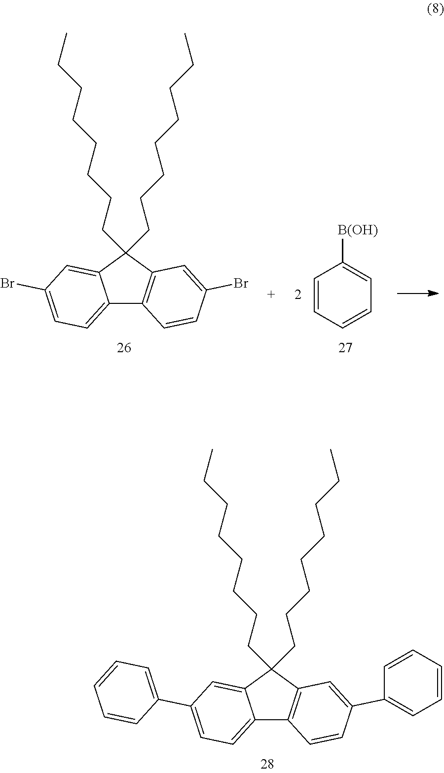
C12=CC=C(Br)C=C1C(CCCCCCCC)(CCCCCCCC)C1=C2C=CC(Br)=C1.C1=CC=CC=C1[B(OH)].C12=CC=C(C3=CC=CC=C3)C=C1C(CCCCCCCC)(CCCCCCCC)C1=C2C=CC(C2=CC=CC=C2)=C1
